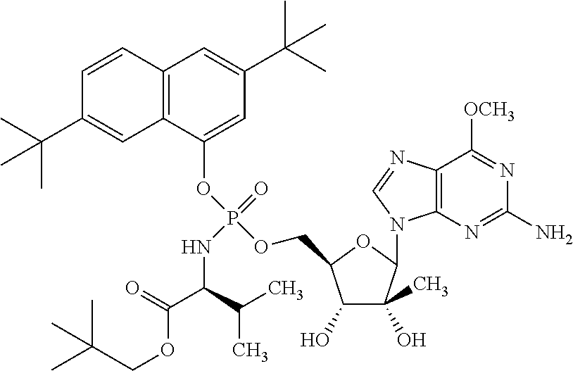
C1(OP(OCC2C(O)C(O)(C)C(N3C4=C(N=C3)C([OCH3])=NC(N)=N4)O2)(=O)NC(C(=O)OCC(C)(C)C)C(C)C)=CC(C(C)(C)C)=CC2=C1C=C(C(C)(C)C)C=C2
